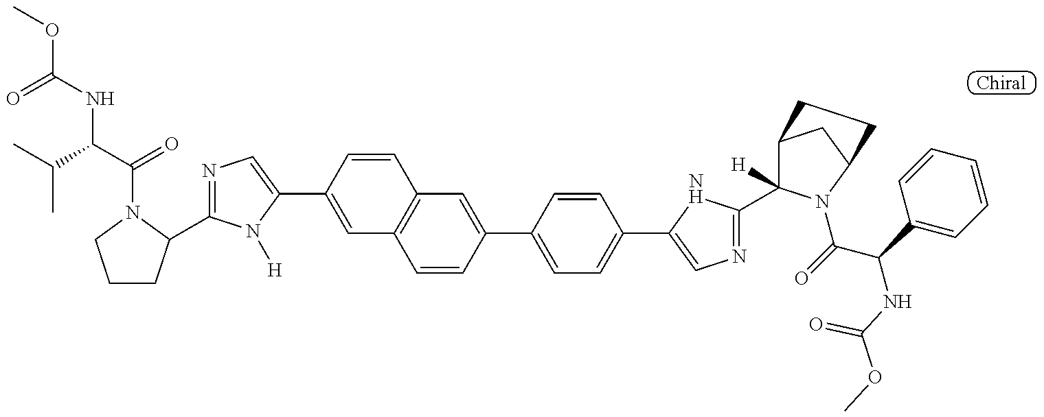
N1=C(C2CCCN2C(=O)C(NC(=O)OC)C(C)C)N([H])C(C2=CC3=C(C=C2)C=C(C2=CC=C(C4=CN=C(C5([H])C6CC(N5C(C(NC(=O)OC)C5=CC=CC=C5)=O)CC6)N4)C=C2)C=C3)=C1
